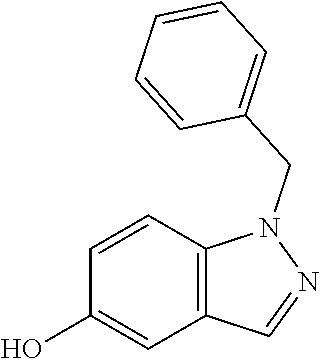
C1=CC2=C(C=C1O)C=NN2CC1=CC=CC=C1
